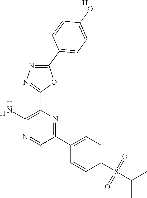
[H].C1(N)=C(C2=NN=C(C3=CC=C(O)C=C3)O2)N=C(C2=CC=C(S(=O)(C(C)C)=O)C=C2)C=N1.[H]
